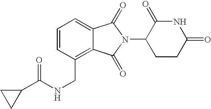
C(C1=C2C(=CC=C1)C(=O)N(C1CCC(=O)NC1=O)C2=O)NC(C1CC1)=O
